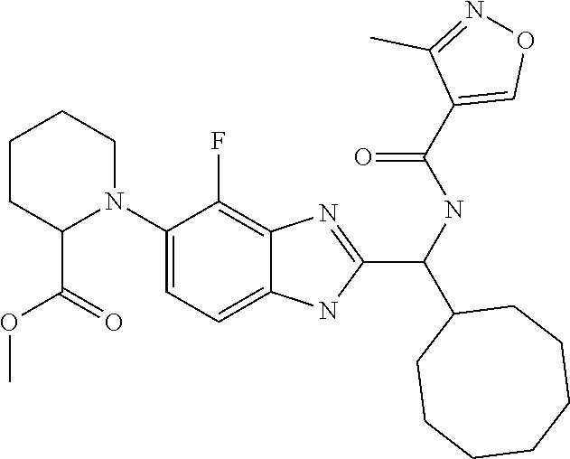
C1(C(C2CCCCCCC2)NC(=O)C2=CON=C2C)=NC2=C(F)C(N3C(C(OC)=O)CCCC3)=CC=C2N1
